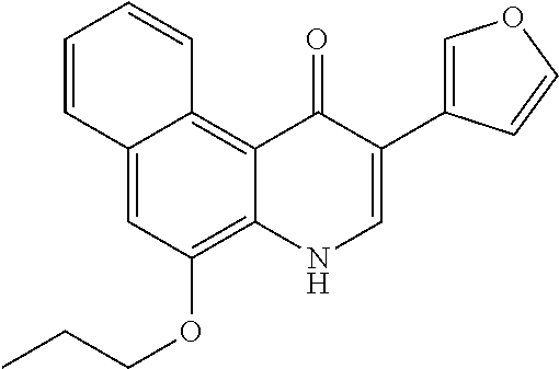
C1=CC2=CC(OCCC)=C3C(=C2C=C1)C(=O)C(C1=COC=C1)=CN3
